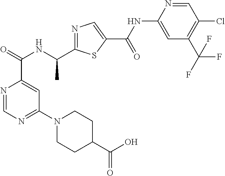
N1=CN=C(N2CCC(C(O)=O)CC2)C=C1C(NC(C1=NC=C(C(=O)NC2=CC(C(F)(F)F)=C(Cl)C=N2)S1)C)=O
